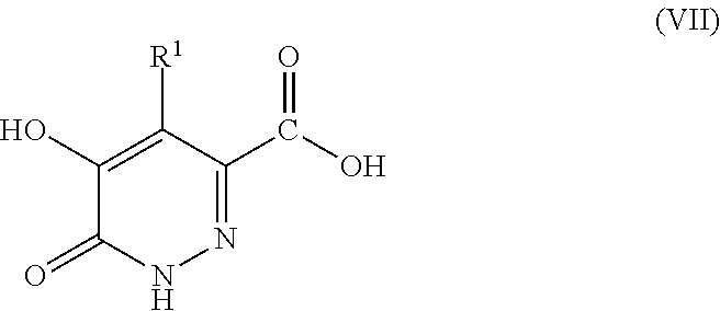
C1(O)=C([R1])C(C(O)=O)=NNC1=O
